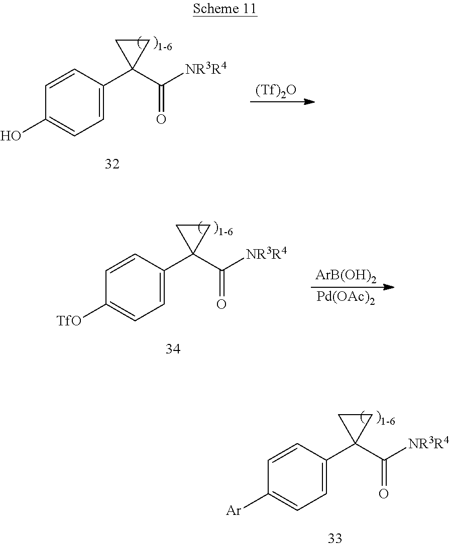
C1=CC(C2(C([NR3R4])=O)CC2)=CC=C1[Ar].C1=CC(C2(C([NR3R4])=O)CC2)=CC=C1O.[(Tf)2O].C1=CC(C2(C([NR3R4])=O)CC2)=CC=C1[TfO].[ArB(OH)2].[Pd(OAc)2]
